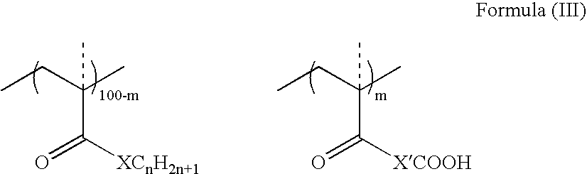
CCC(C)(C)C([XCnH2n+1])=O.CCC(C)(C)C([XCOOH])=O
